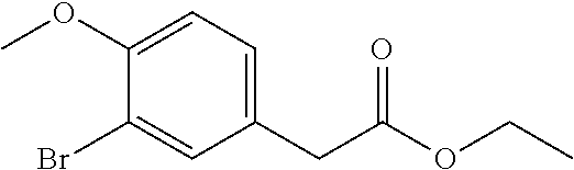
C1(OC)=CC=C(CC(OCC)=O)C=C1Br
